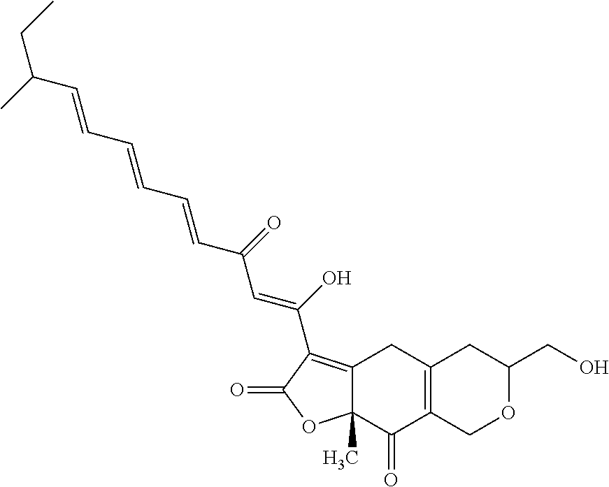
C12=C(COC(CO)C1)C(=O)C1(C)C(=C(C(O)=CC(C=CC=CC=CC(CC)C)=O)C(=O)O1)C2
